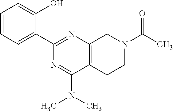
C1=CC=C(C2=NC3=C(C(N(C)C)=N2)CCN(C(C)=O)C3)C(O)=C1
